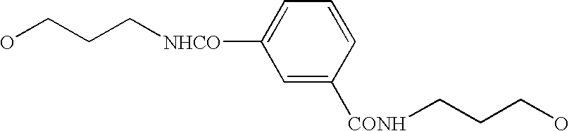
OCCC[NHCO]C1=CC=CC([CONH]CCCO)=C1
